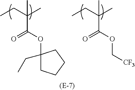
O=C(OC1(CC)CCCC1)C(CC)(C)C.O=C(OC[CF3])C(CC)(C)C
